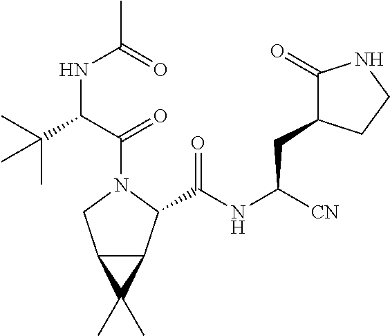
C(NC([CN])CC1C(=O)NCC1)(=O)C1C2C(CN1C(C(C(C)(C)C)NC(C)=O)=O)C2(C)C
